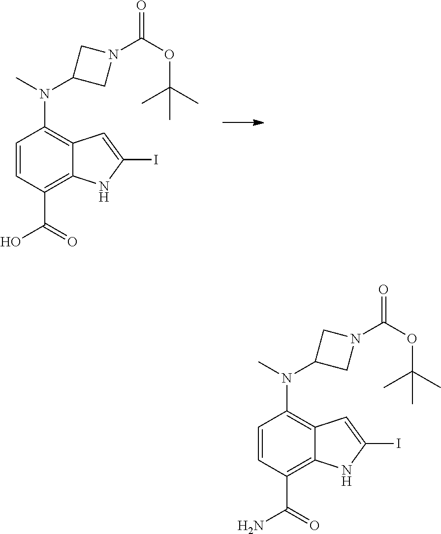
C1=CC(C(O)=O)=C2C(=C1N(C1CN(C(=O)OC(C)(C)C)C1)C)C=C(I)N2.C1=CC(C(N)=O)=C2C(=C1N(C1CN(C(=O)OC(C)(C)C)C1)C)C=C(I)N2
